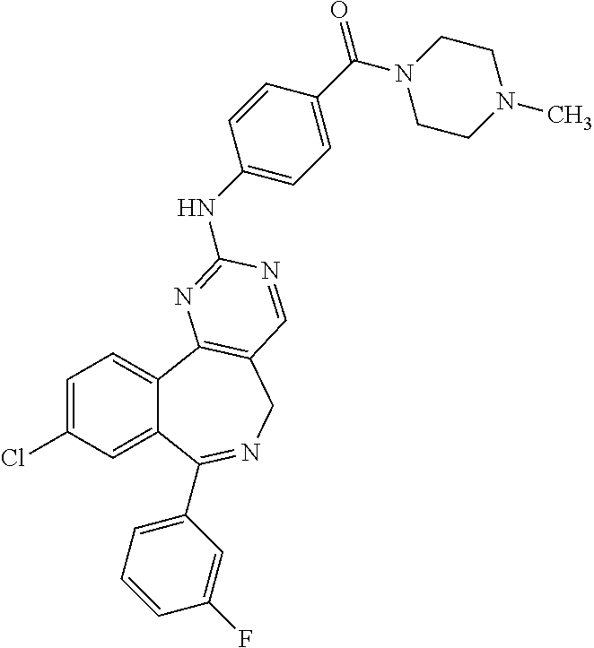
C1=C(Cl)C=C2C(=C1)C1=C(CN=C2C2=CC=CC(F)=C2)C=NC(NC2=CC=C(C(=O)N3CCN(C)CC3)C=C2)=N1
